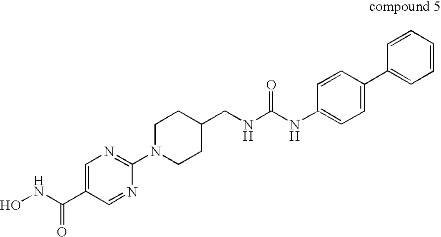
C1=C(C(NO)=O)C=NC(N2CCC(CNC(=O)NC3=CC=C(C4=CC=CC=C4)C=C3)CC2)=N1
